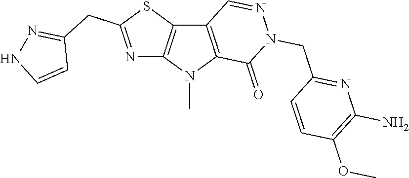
C12=C(N(C)C3=C1C=NN(CC1=NC(N)=C(OC)C=C1)C3=O)N=C(CC1=NNC=C1)S2
